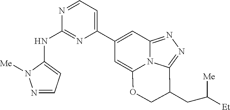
N1=CC=C(NC2=NC(C3=CC4=NN=C5N4C(=C3)OCC5CC([Me])[Et])=CC=N2)N1[Me]
